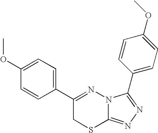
C1=CC(C2=NN3C(=NN=C3C3=CC=C(OC)C=C3)SC2)=CC=C1OC
